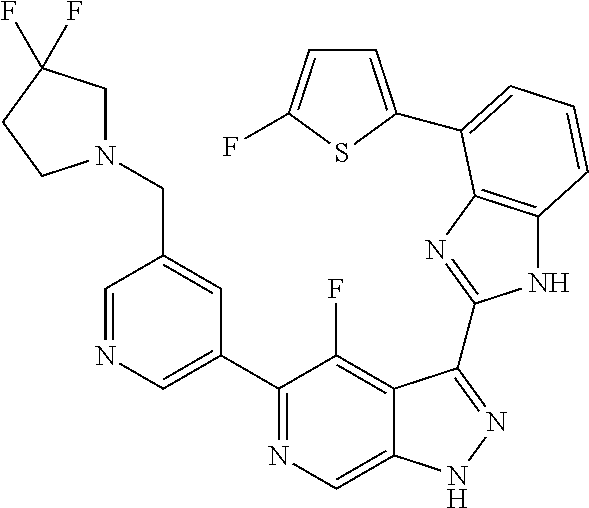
C1=NC=C(C2=NC=C3C(=C2F)C(C2=NC4=C(N2)C=CC=C4C2=CC=C(F)S2)=NN3)C=C1CN1CC(F)(F)CC1
